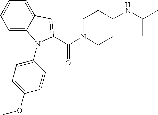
C1=CC=C2C(=C1)C=C(C(N1CCC(NC(C)C)CC1)=O)N2C1=CC=C(OC)C=C1
